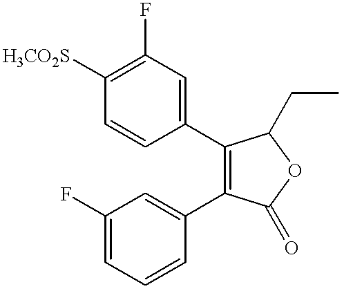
C1=CC([H3CO2S])=C(F)C=C1C1=C(C2=CC(F)=CC=C2)C(=O)OC1CC
